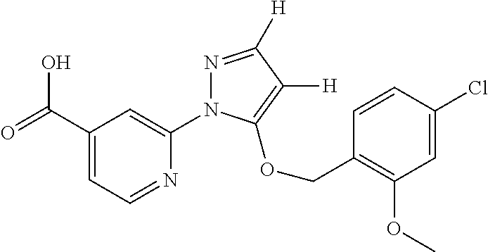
C1(C(=O)O)=CC=NC(N2N=C([H])C([H])=C2OCC2=C(OC)C=C(Cl)C=C2)=C1
